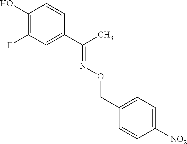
C1(O)=C(F)C=C(C(C)=NOCC2=CC=C([NO2])C=C2)C=C1
